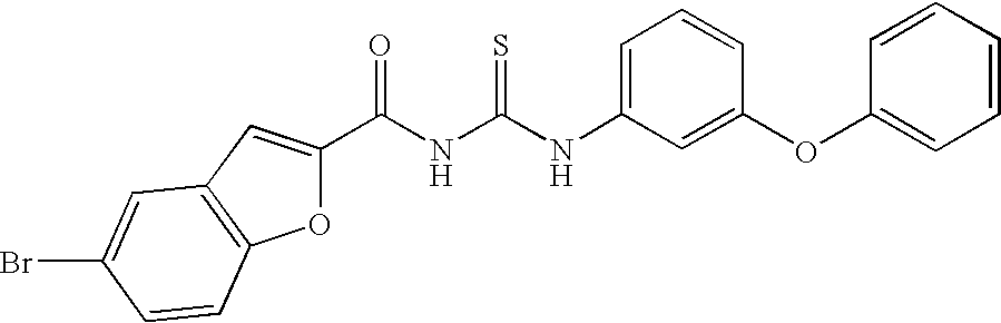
C(NC(NC1=CC=CC(OC2=CC=CC=C2)=C1)=S)(=O)C1=CC2=C(O1)C=CC(Br)=C2
